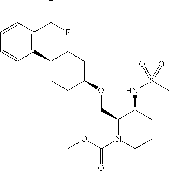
C1(C2CCC(OCC3N(C(OC)=O)CCCC3NS(C)(=O)=O)CC2)=C(C(F)F)C=CC=C1
